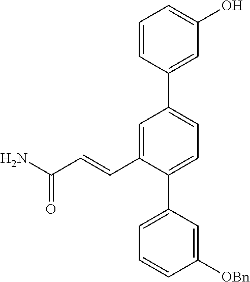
C1([OBn])=CC(C2=CC=C(C3=CC(O)=CC=C3)C=C2C=CC(N)=O)=CC=C1
